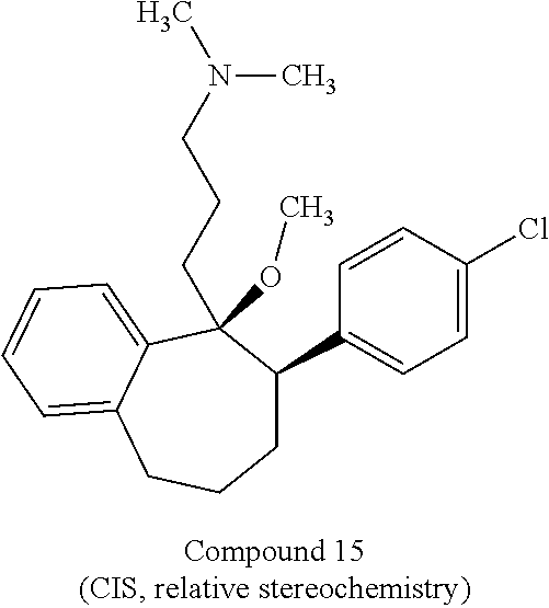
C1=CC(Cl)=CC=C1C1CCCC2=CC=CC=C2C1(OC)CCCN(C)C
